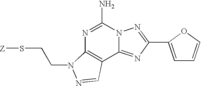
[Z]SCCN1C2=C(C3=NC(C4=CC=CO4)=NN3C(N)=N2)C=N1
